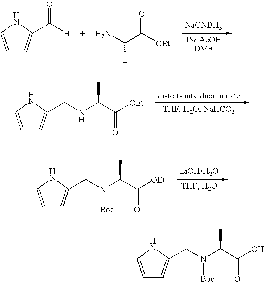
[NaCNBH3].C1=CNC(C([H])=O)=C1.NC(C([OEt])=O)C.C1=CNC(CNC(C([OEt])=O)C)=C1.C1=CNC(CN(C(C([OEt])=O)C)[Boc])=C1.[LiOHH2O].C1=CNC(CN(C(C(O)=O)C)[Boc])=C1
